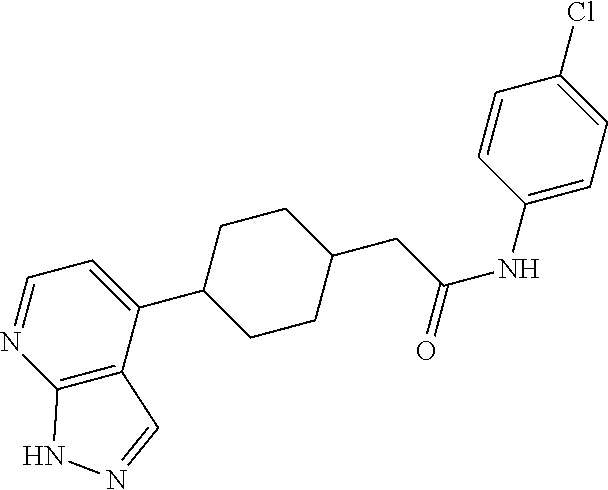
C1=NC2=C(C(C3CCC(CC(=O)NC4=CC=C(Cl)C=C4)CC3)=C1)C=NN2
